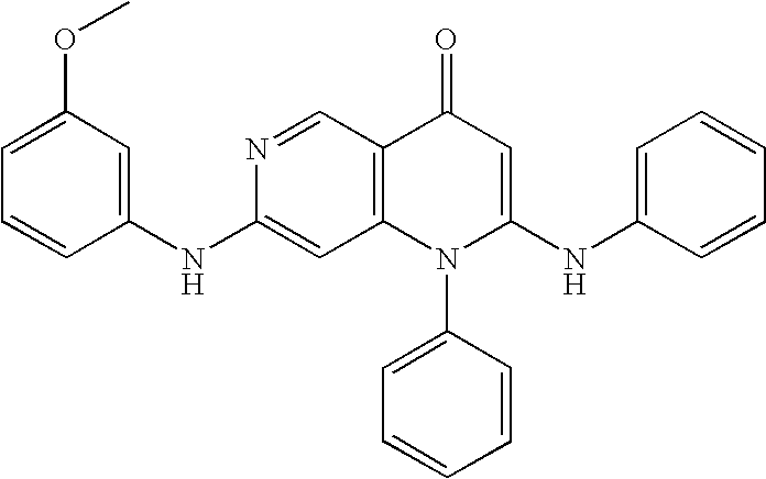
C1=C(NC2=CC3=C(C=N2)C(=O)C=C(NC2=CC=CC=C2)N3C2=CC=CC=C2)C=CC=C1OC
